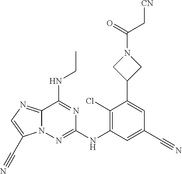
C1(Cl)=C(NC2=NN3C(=NC=C3C#N)C(NCC)=N2)C=C(C#N)C=C1C1CN(C(C[CN])=O)C1
